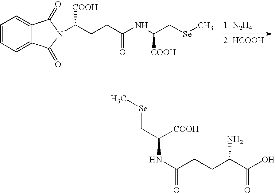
C1=CC=C2C(=C1)C(=O)N(C(CCC(NC(C[Se]C)[COOH])=O)[COOH])C2=O.C(CCC(C(O)=O)N)(NC([COOH])C[Se]C)=O
